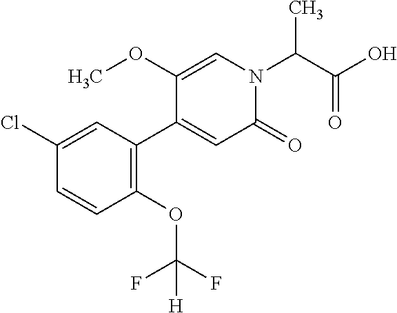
C1(Cl)=CC(C2=CC(=O)N(C(C)C(=O)O)C=C2OC)=C(OC(F)(F)[H])C=C1
